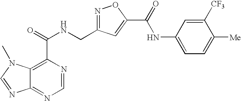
C12=NC=NC(C(=O)NCC3=NOC(C(=O)NC4=CC=C([Me])C([CF3])=C4)=C3)=C1N(C)C=N2
